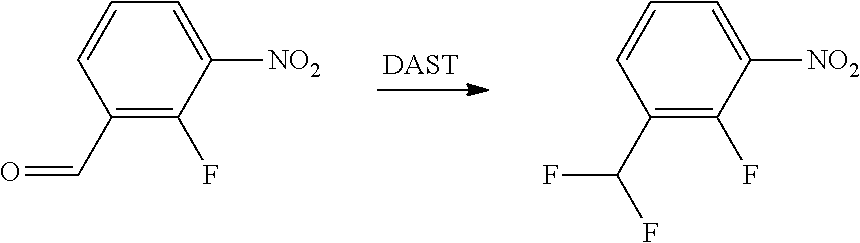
[DAST].C1(C=O)=C(F)C([NO2])=CC=C1.C1(C(F)F)=C(F)C([NO2])=CC=C1
